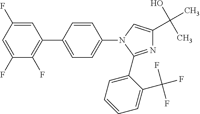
C1(F)=CC(F)=CC(C2=CC=C(N3C(C4=CC=CC=C4C(F)(F)F)=NC(C(O)(C)C)=C3)C=C2)=C1F
